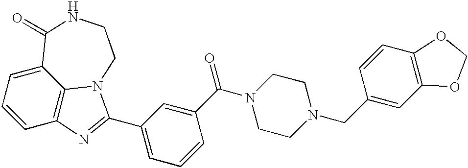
C1=CC2=C3C(=C1)C(=O)NCCN3C(C1=CC=CC(C(N3CCN(CC4=CC5=C(C=C4)OCO5)CC3)=O)=C1)=N2
